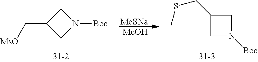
C1C(C[MsO])CN1[Boc].[MeSNa].[MeOH].C1C(CSC)CN1[Boc]
